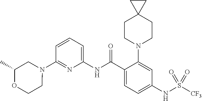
N1(C2=NC(NC(C3=CC=C(NS([CF3])(=O)=O)C=C3N3CCC4(CC3)CC4)=O)=CC=C2)CC(C)OCC1
